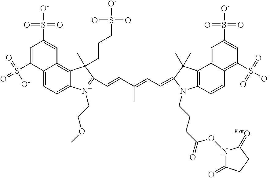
C12=CC=C3C(=C1C=C(S([O-])(=O)=O)C=C2S(=O)(=O)[O-])C(C)(CCCS([O-])(=O)=O)C(C=CC(=CC=C1N(CCCC(=O)ON2C(=O)CCC2=[KatO])C2=C(C4=CC(S([O-])(=O)=O)=CC(S(=O)(=O)[O-])=C4C=C2)C1(C)C)C)=[N+]3CCOC
